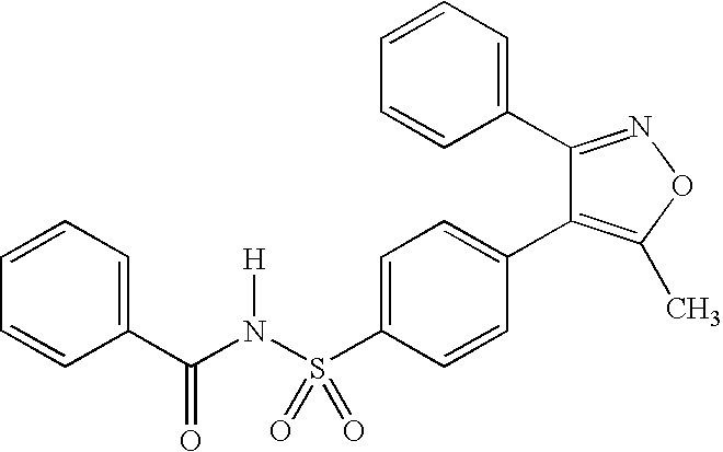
C1(C2=NOC(C)=C2C2=CC=C(S(N(C(C3=CC=CC=C3)=O)[H])(=O)=O)C=C2)=CC=CC=C1
